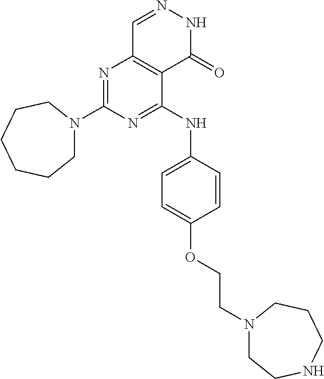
N1=C(NC2=CC=C(OCCN3CCNCCC3)C=C2)C2=C(N=C1N1CCCCCC1)C=NNC2=O
